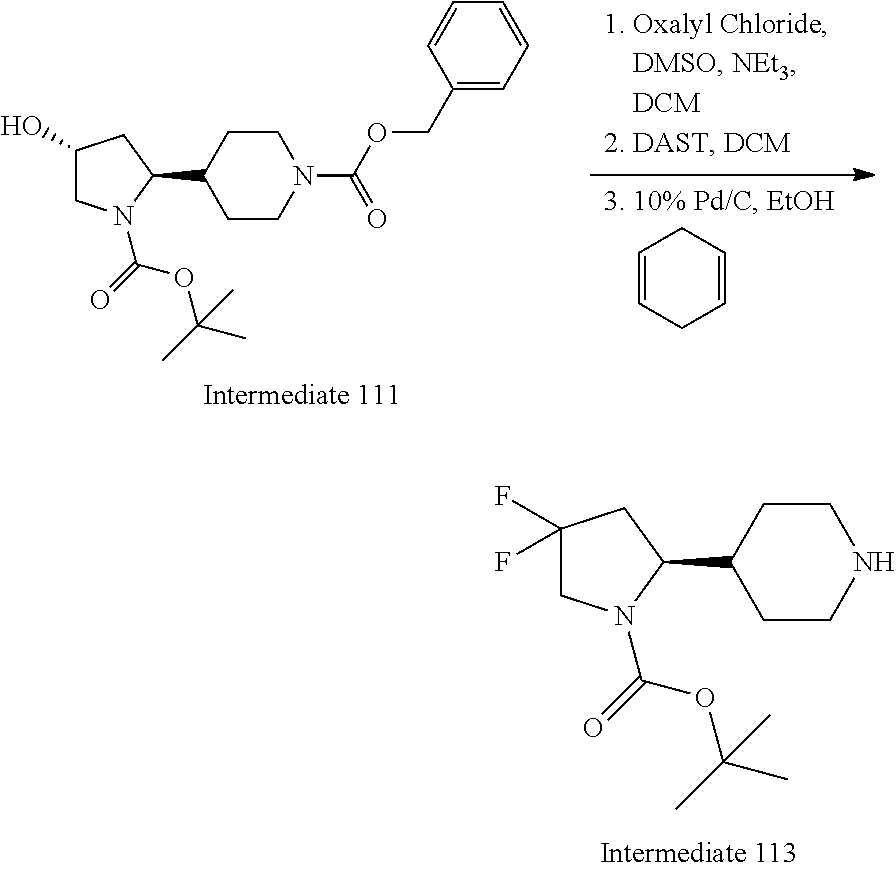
C1(O)CN(C(=O)OC(C)(C)C)C(C2CCN(C(OCC3=CC=CC=C3)=O)CC2)C1.C1=CCC=CC1.C1(F)(F)CN(C(=O)OC(C)(C)C)C(C2CCNCC2)C1
